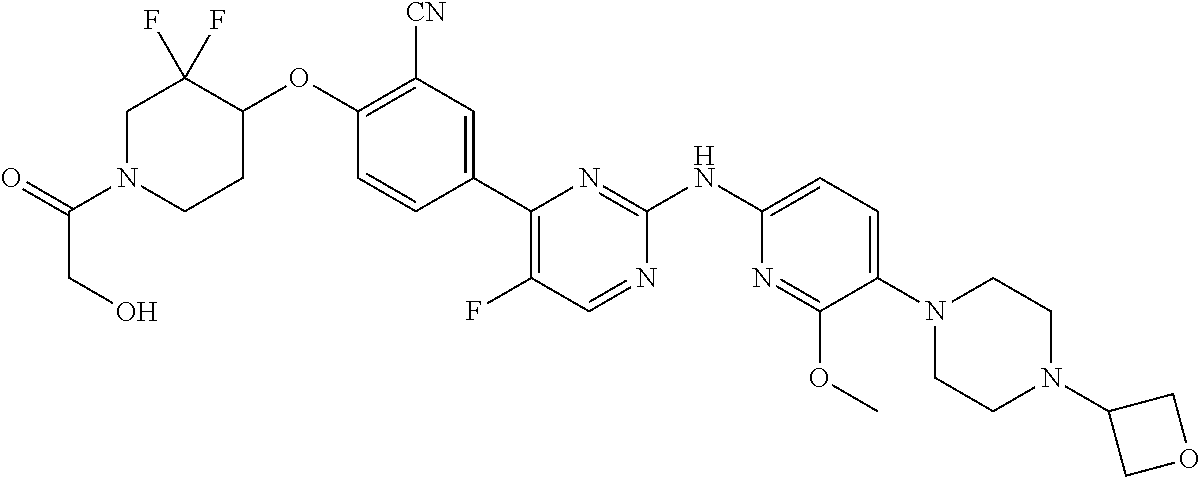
C1(C2=CC([CN])=C(OC3C(F)(F)CN(C(=O)CO)CC3)C=C2)=C(F)C=NC(NC2=CC=C(N3CCN(C4COC4)CC3)C(OC)=N2)=N1
